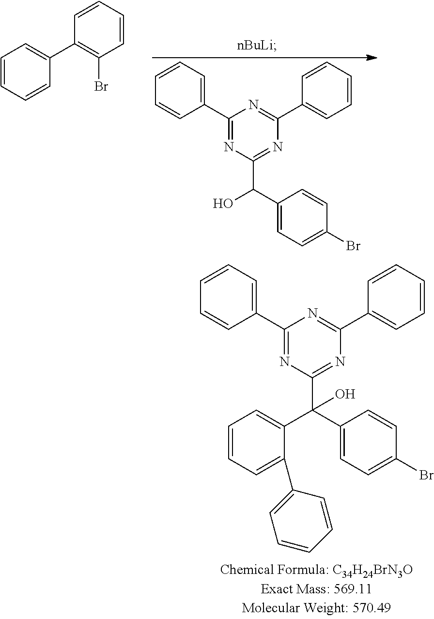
C1=CC=CC(C2=C(Br)C=CC=C2)=C1.C1(C2=CC=CC=C2)=NC(C(C2=CC=C(Br)C=C2)O)=NC(C2=CC=CC=C2)=N1.C1(C2=CC=CC=C2)=NC(C(C2=CC=C(Br)C=C2)(C2=CC=CC=C2C2=CC=CC=C2)O)=NC(C2=CC=CC=C2)=N1
